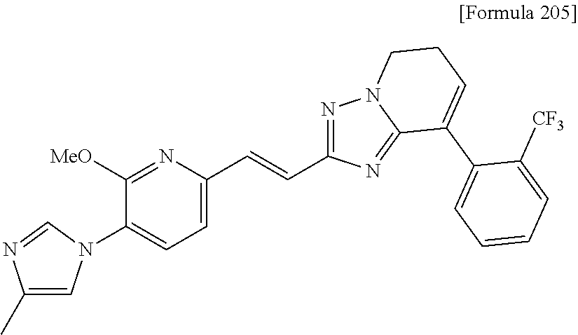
C1=C(C=CC2=NN3C(=N2)C(C2=CC=CC=C2[CF3])=CCC3)N=C([MeO])C(N2C=C(C)N=C2)=C1
